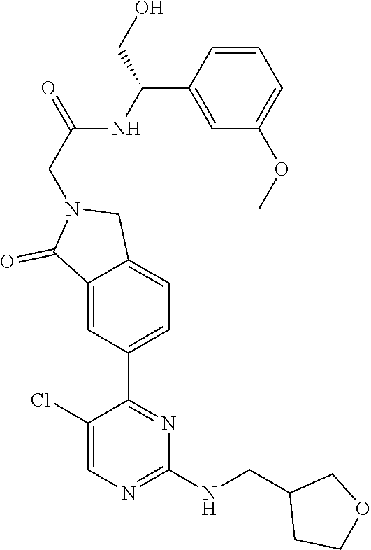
C1(Cl)=CN=C(NCC2CCOC2)N=C1C1=CC=C2C(=C1)C(=O)N(CC(NC(C1=CC(OC)=CC=C1)CO)=O)C2
